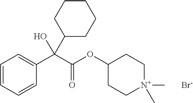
C1(OC(C(C2=CC=CC=C2)(O)C2CCCCC2)=O)CC[N+](C)(C)CC1.[Br-]
